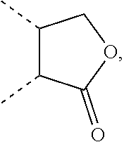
C1(C)C(C)C(=O)OC1
